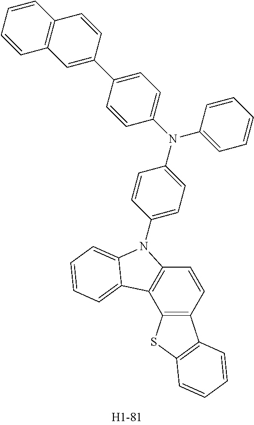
C12=C(C=CC3=C1C1=CC=CC=C1N3C1=CC=C(N(C3=CC=CC=C3)C3=CC=C(C4=CC5=C(C=C4)C=CC=C5)C=C3)C=C1)C1=C(S2)C=CC=C1
